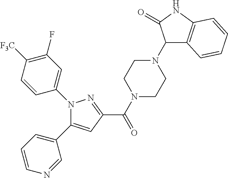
N1(C(C2=NN(C3=CC(F)=C([F3C])C=C3)C(C3=CC=CN=C3)=C2)=O)CCN(C2C3=C(NC2=O)C=CC=C3)CC1
